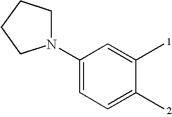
C1(N2CCCC2)=CC=C(C)C(C)=C1
